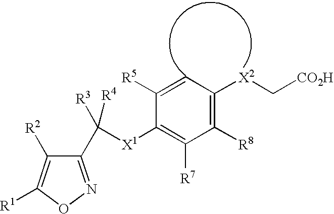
C1(C([X1]C2=C([R7])C([R8])=C([X2]C[CO2H])C=C2[R5])([R3])[R4])=NOC([R1])=C1[R2]
